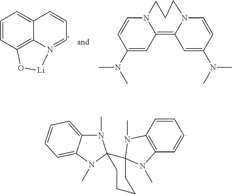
N1(C)C2=CC=CC=C2N(C)C12C1(N(C)C3=C(C=CC=C3)N1C)CCCC2.C1=CC2=C3C(=C1)C=CC=N3[Li]O2.C1(N(C)C)=CC2=C3C=C(N(C)C)C=CN3CCCN2C=C1
